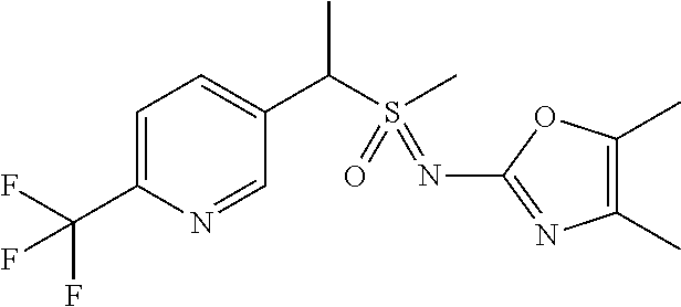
C1=C(C(F)(F)F)N=CC(C(S(C)(=O)=NC2=NC(C)=C(C)O2)C)=C1
